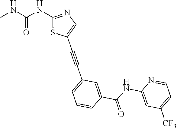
C1=C(C#CC2=CN=C(NC(NC)=O)S2)C=C(C(NC2=CC([CF3])=CC=N2)=O)C=C1
